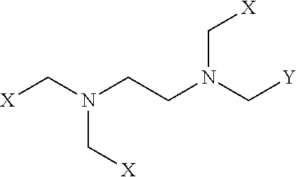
N(C[X])(C[X])CCN(C[Y])C[X]
